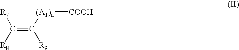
C([R7])([R8])=C([R9])[(A1)n][COOH]
